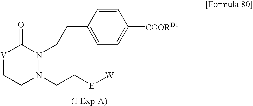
[V]1CCN(CC[E][W])N(CCC2=CC=C([COORD1])C=C2)C1=O
